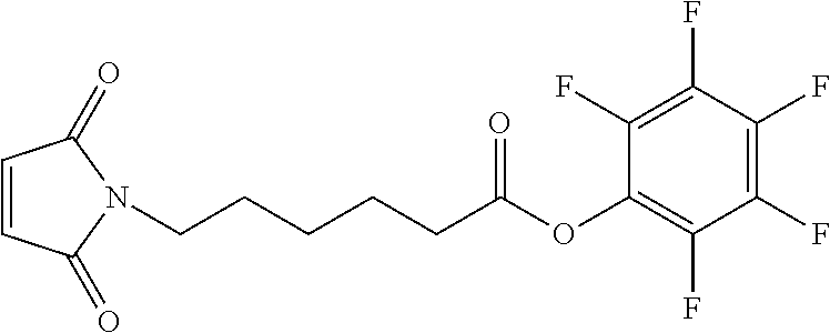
C1=CC(=O)N(CCCCCC(OC2=C(F)C(F)=C(F)C(F)=C2F)=O)C1=O
